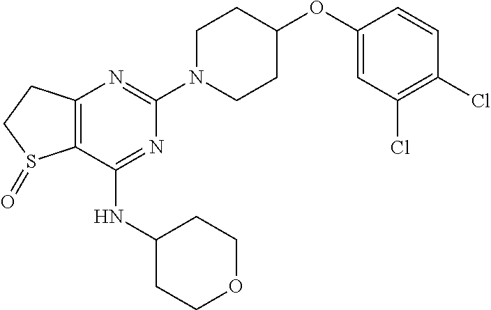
C12=C(C(NC3CCOCC3)=NC(N3CCC(OC4=CC(Cl)=C(Cl)C=C4)CC3)=N1)S(=O)CC2
